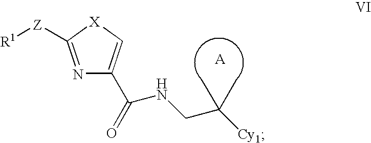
N1=C([Z][R1])[X]C=C1C(NCC([Cy1])(C)C)=O
